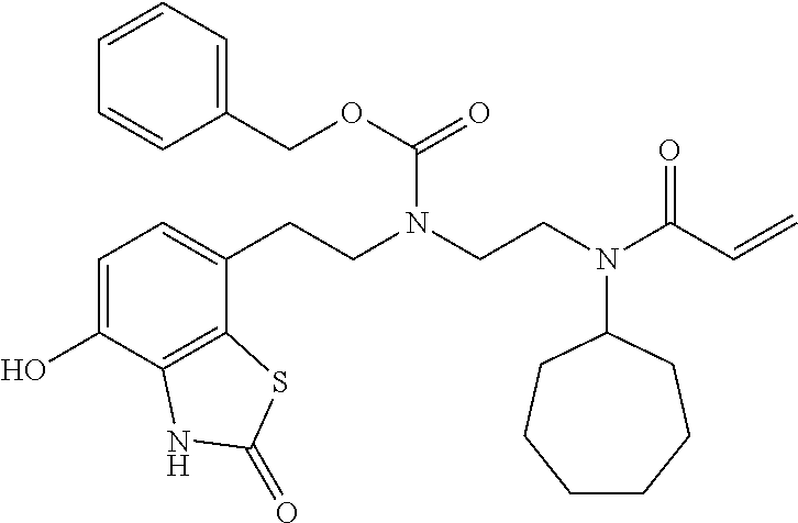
C1=C(O)C2=C(C(CCN(CCN(C(C=C)=O)C3CCCCCC3)C(OCC3=CC=CC=C3)=O)=C1)SC(=O)N2
